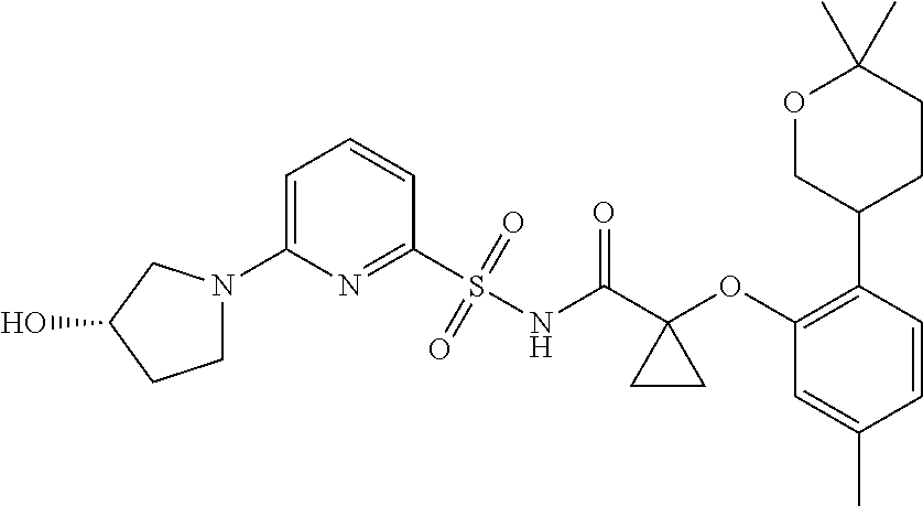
C1(N2CCC(O)C2)=CC=CC(S(=O)(=O)NC(C2(OC3=C(C4CCC(C)(C)OC4)C=CC(C)=C3)CC2)=O)=N1
